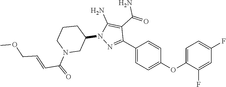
N1(C2CN(C(C=CCOC)=O)CCC2)N=C(C2=CC=C(OC3=CC=C(F)C=C3F)C=C2)C(C(N)=O)=C1N
